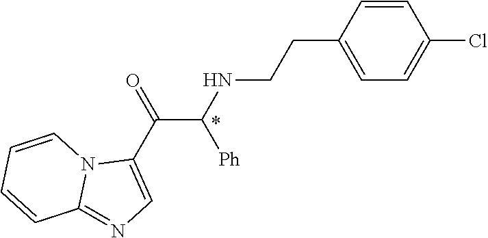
C1=CC(CCNC(C(C2=CN=C3N2C=CC=C3)=O)[Ph])=CC=C1Cl
